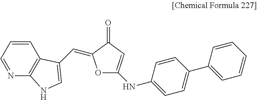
C1=CC=NC2=C1C(C=C1OC(NC3=CC=C(C4=CC=CC=C4)C=C3)=CC1=O)=CN2
